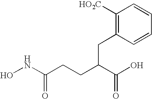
ONC(CCC(C(O)=O)CC1=C([HO2C])C=CC=C1)=O
